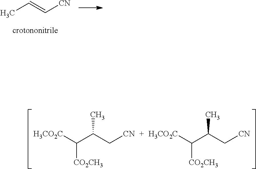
C([CO2CH3])(C(C[CN])C)[H3CO2C].[H3CO2C]C(C(C[CN])C)[CO2CH3].CC=C[CN]
